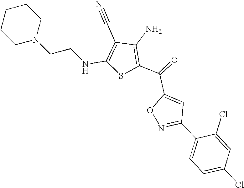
N(C1=C(C#N)C(N)=C(C(C2=CC(C3=CC=C(Cl)C=C3Cl)=NO2)=O)S1)CCN1CCCCC1
